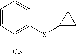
C1=CC([CN])=C(SC2CC2)C=C1
